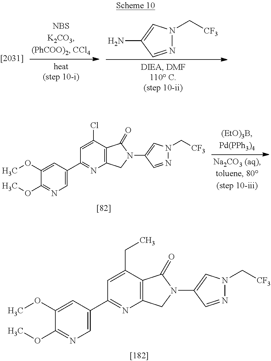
C1(OC)=CC(C2=NC3=C(C(CC)=C2)C(=O)N(C2=CN(C[CF3])N=C2)C3)=CN=C1OC.N1=CC(N)=CN1C[CF3].C1(OC)=CC(C2=NC3=C(C(Cl)=C2)C(=O)N(C2=CN(C[CF3])N=C2)C3)=CN=C1OC
